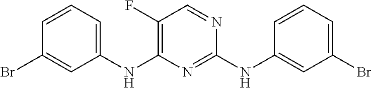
C1=CC=C(NC2=C(F)C=NC(NC3=CC(Br)=CC=C3)=N2)C=C1Br
